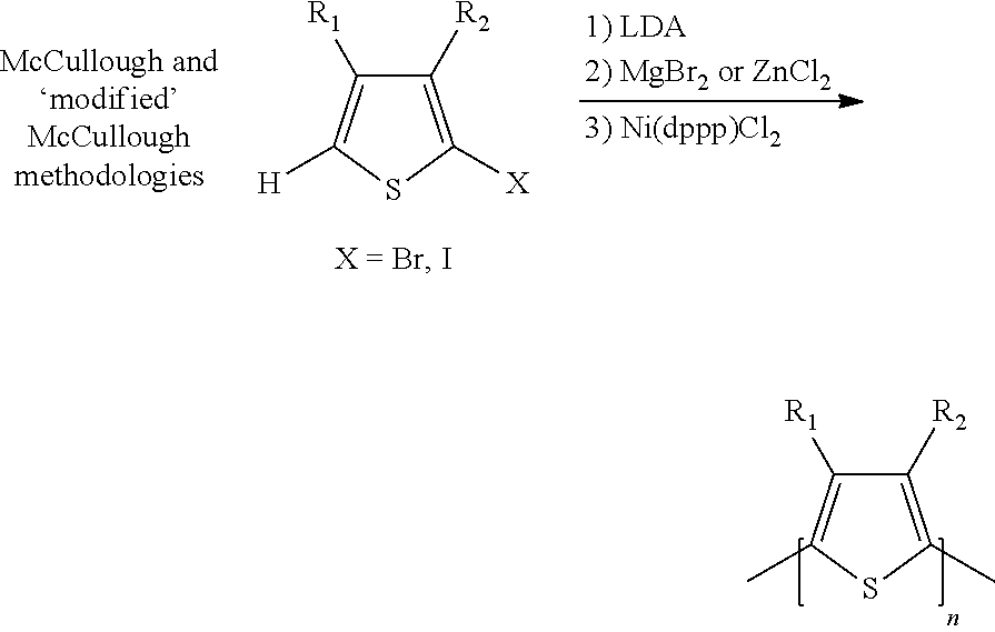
C1([R2])=C([X])SC([H])=C1[R1].C1([R2])=C(C)SC(C)=C1[R1]
